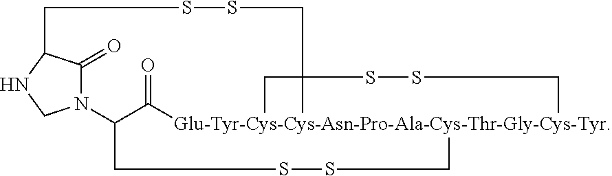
N12C(=O)C(NC1)CSSCC13[Glu-Tyr-Cys-Cys-Asn-Pro-Ala-Cys-Thr-Gly-Cys-Tyr]4(C(=O)C2CSSC4)(C1)CSS3
